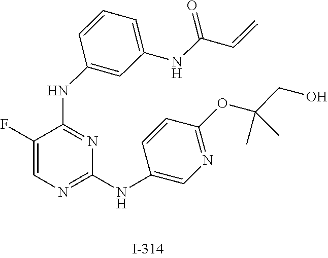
C1(F)=CN=C(NC2=CN=C(OC(CO)(C)C)C=C2)N=C1NC1=CC(NC(C=C)=O)=CC=C1
